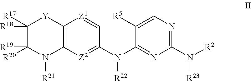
C12=C([Z2]=C(N(C3=NC(N([R2])[R23])=NC=C3[R5])[R22])C=[Z1]1)N([R21])C([R20])([R19])C([R17])([R18])[Y]2
